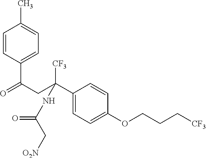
C1=CC(C(CC([CF3])(C2=CC=C(OCCC[CF3])C=C2)NC(C[O2N])=O)=O)=CC=C1C
